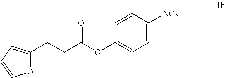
O1C(CCC(OC2=CC=C([NO2])C=C2)=O)=CC=C1
